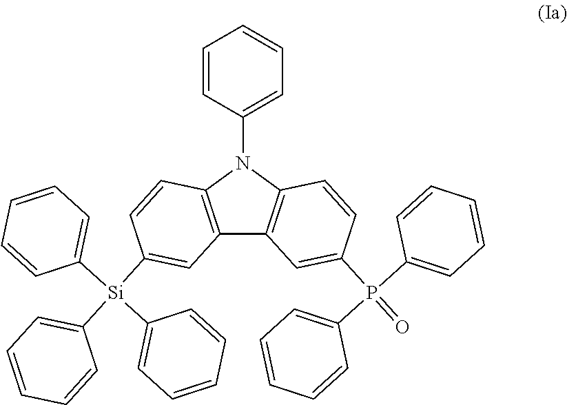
C1=CC(N2C3=C(C4=C2C=CC(P(=O)(C2=CC=CC=C2)C2=CC=CC=C2)=C4)C=C([Si](C2=CC=CC=C2)(C2=CC=CC=C2)C2=CC=CC=C2)C=C3)=CC=C1
